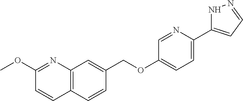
C12=C(C=CC(COC3=CC=C(C4=CC=NN4)N=C3)=C1)C=CC(OC)=N2
